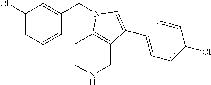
C1(Cl)=CC=CC(CN2C3=C(CNCC3)C(C3=CC=C(Cl)C=C3)=C2)=C1
